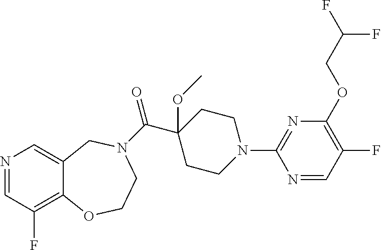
N1=CC(F)=C2C(=C1)CN(C(=O)C1(OC)CCN(C3=NC(OCC(F)F)=C(F)C=N3)CC1)CCO2
